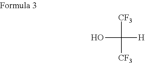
OC([H])([CF3])[CF3]
